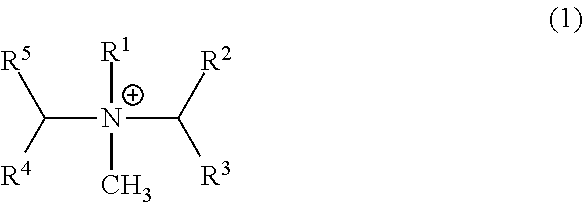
[N+](C([R4])[R5])(C([R3])[R2])([R1])C
